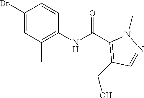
N(C(C1=C(CO)C=NN1C)=O)C1=C(C)C=C(Br)C=C1
